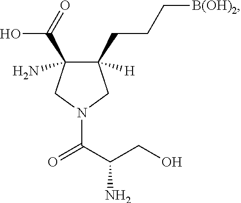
C1([H])(CCC[B(OH)2])C(N)(C(=O)O)CN(C(C(CO)N)=O)C1
